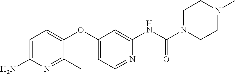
C1=C(N)N=C(C)C(OC2=CC=NC(NC(N3CCN(C)CC3)=O)=C2)=C1
